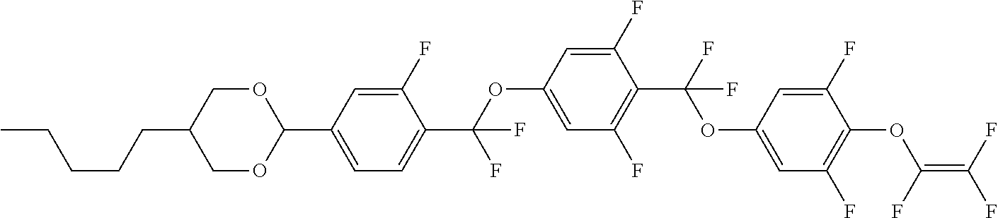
C1(OC(C2=CC=C(C3OCC(CCCCC)CO3)C=C2F)(F)F)=CC(F)=C(C(F)(OC2=CC(F)=C(OC(=C(F)F)F)C(F)=C2)F)C(F)=C1
